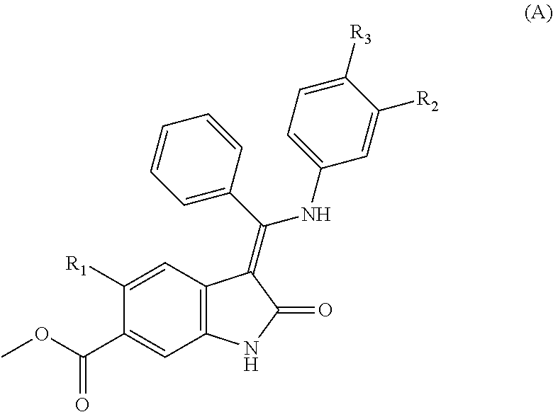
C12=C(NC(=O)C1=C(C1=CC=CC=C1)NC1=CC=C([R3])C([R2])=C1)C=C(C(OC)=O)C([R1])=C2
